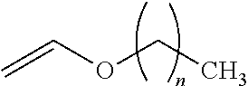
C=COCC
